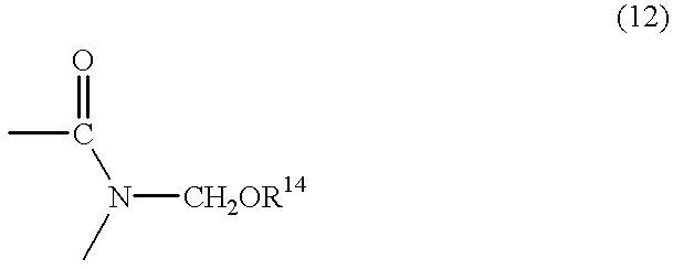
CC(N([CH2OR14])C)=O
